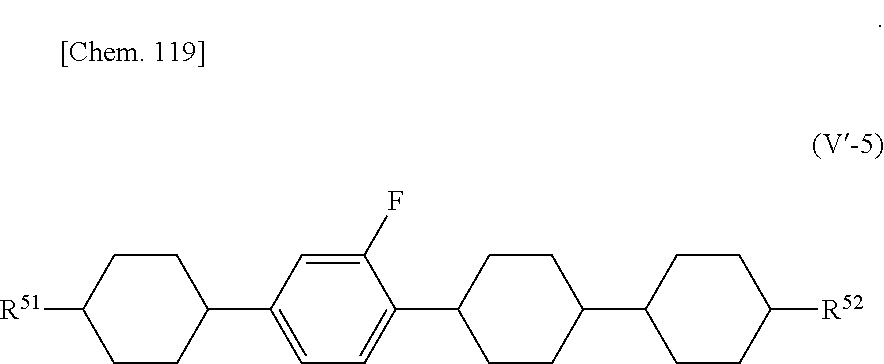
C1(C2CCC([R51])CC2)=CC=C(C2CCC(C3CCC([R52])CC3)CC2)C(F)=C1
